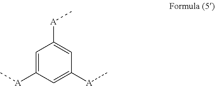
C1=C([A]C)C=C([A]C)C=C1[A]C
